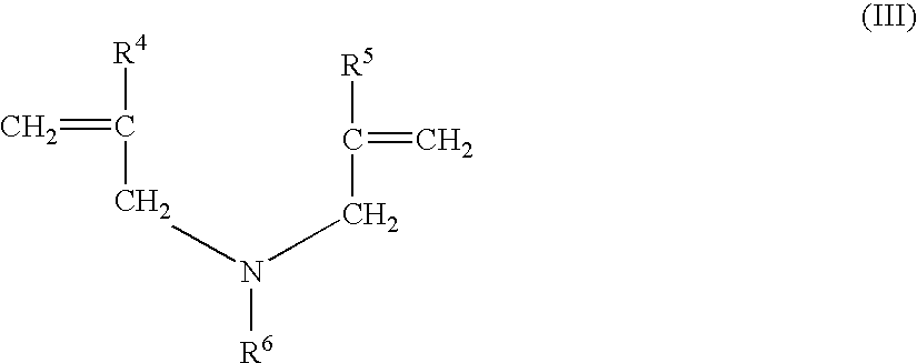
[R4]C(CN([R6])CC([R5])=C)=C
